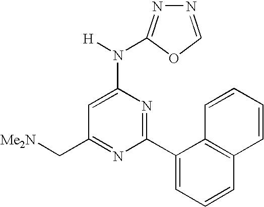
C1(C[Me2N])=NC(C2=CC=CC3=C2C=CC=C3)=NC(N([H])C2=NN=CO2)=C1
